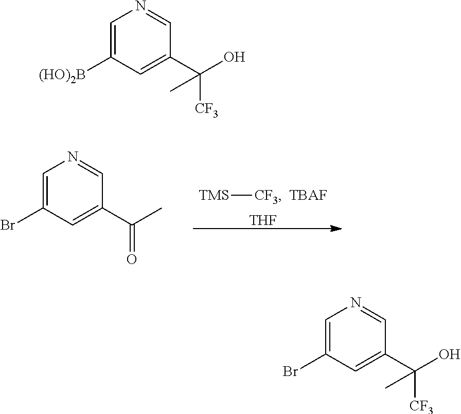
[TMS][CF3].[TBAF].[THF].C1=C(Br)C=C(C(=O)C)C=N1.C1=C([(HO)2B])C=C(C([CF3])(O)C)C=N1.C1=C(Br)C=C(C([CF3])(O)C)C=N1
